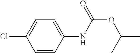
C1=C(Cl)C=CC(NC(OC(C)C)=O)=C1
